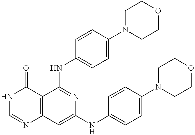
C12=C(C=C(NC3=CC=C(N4CCOCC4)C=C3)N=C1NC1=CC=C(N3CCOCC3)C=C1)N=CNC2=O
